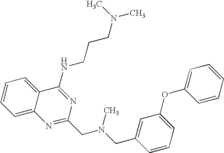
C1=C2C(=CC=C1)C(NCCCN(C)C)=NC(CN(CC1=CC(OC3=CC=CC=C3)=CC=C1)C)=N2
